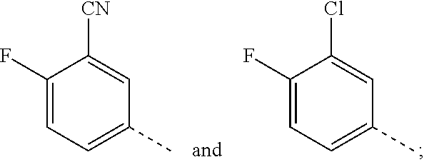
C1(F)=CC=C(C)C=C1Cl.C1(F)=CC=C(C)C=C1[CN]
